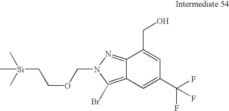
C12=C(Br)N(COCC[Si](C)(C)C)N=C1C(CO)=CC(C(F)(F)F)=C2
